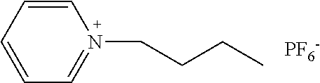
C1=CC=CC=N1CCCC.[PF6-]
